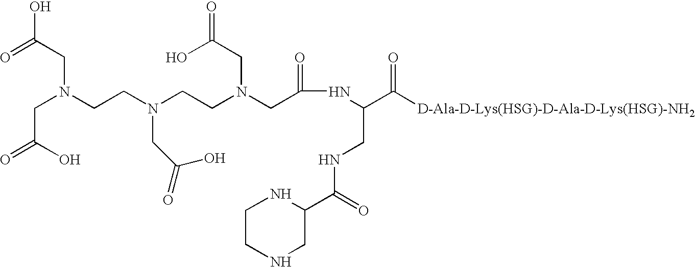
OC(=O)CN(CC(O)=O)CCN(CC(O)=O)CCN(CC(NC(C([D-Ala-D-Lys(HSG)-D-Ala-D-Lys(HSG)-NH2])=O)CNC(=O)C1NCCNC1)=O)CC(=O)O
